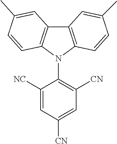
C12=C(N(C3=C([CN])C=C([CN])C=C3[NC])C3=C1C=C(C)C=C3)C=CC(C)=C2
